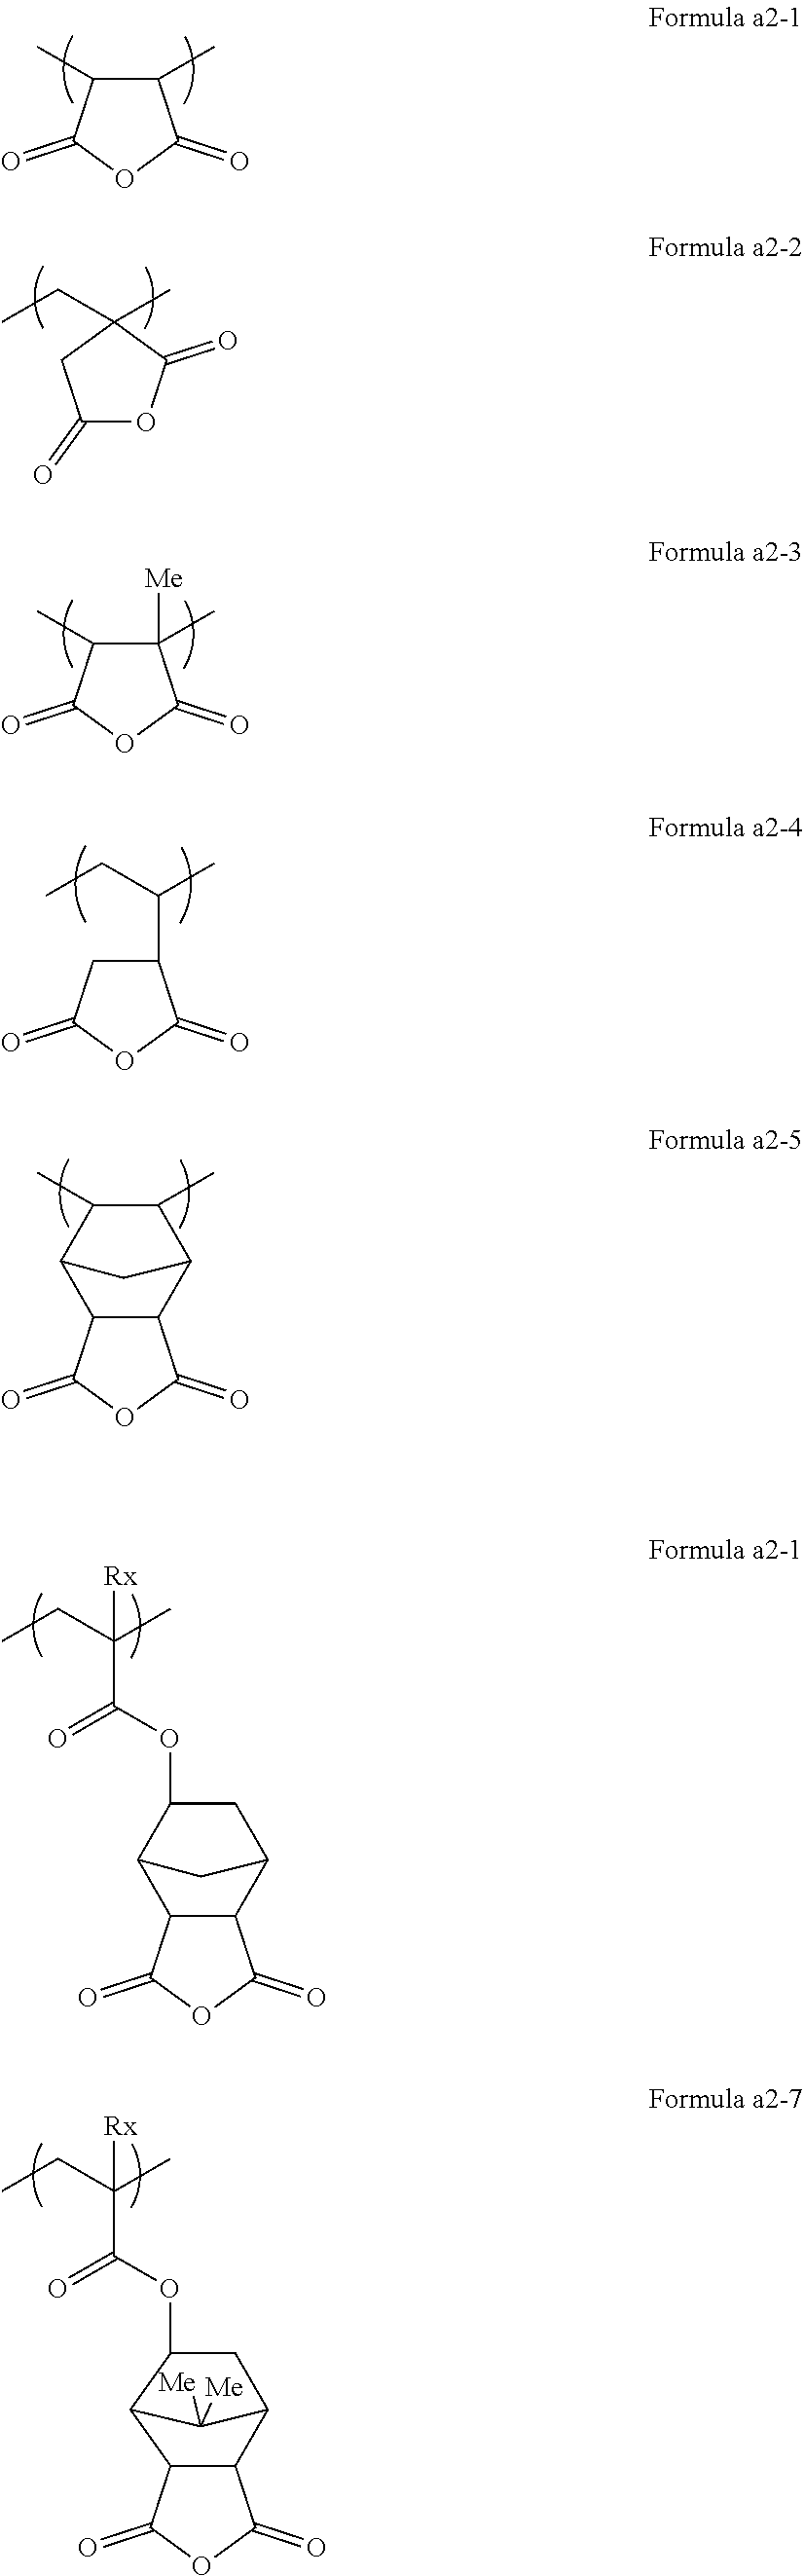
C1(C)C(C)C(=O)OC1=O.C1(=O)OC(=O)C(CC)(C)C1.C1(C)([Me])C(C)C(=O)OC1=O.C1(C(CC)C)CC(=O)OC1=O.C12C(C(=O)OC1=O)C1C(C)C(C)C2C1.C12C(C(=O)OC1=O)C1C(OC(C(CC)(C)[Rx])=O)CC2C1.C12C(C(=O)OC1=O)C1C(OC(C(CC)(C)[Rx])=O)CC2C1([Me])[Me]
